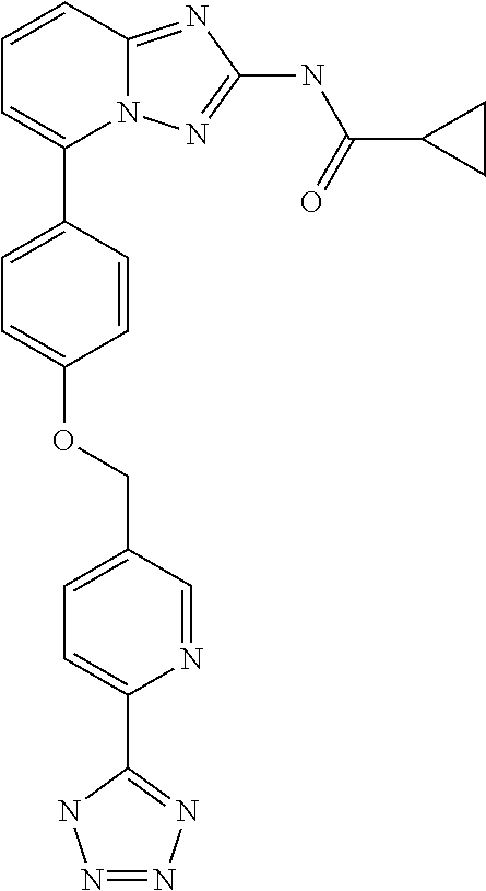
C1=CC2=NC(NC(C3CC3)=O)=NN2C(C2=CC=C(OCC3=CC=C(C4=NN=NN4)N=C3)C=C2)=C1
